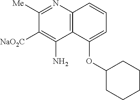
C12=C(N=C([Me])C([NaO2C])=C1N)C=CC=C2OC1CCCCC1
